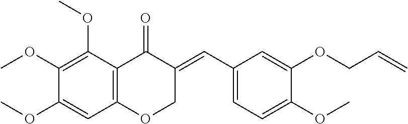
C12=C(C(OC)=C(OC)C(OC)=C1)C(=O)C(=CC1=CC=C(OC)C(OCC=C)=C1)CO2
